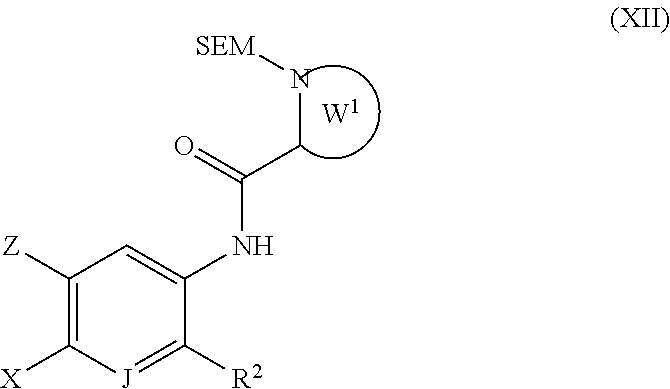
C1([Z])=C([X])[J]=C([R2])C(NC(CN[SEM])=O)=C1
